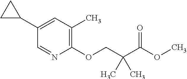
C1(C2CC2)=CC(C)=C(OCC(C(OC)=O)(C)C)N=C1
